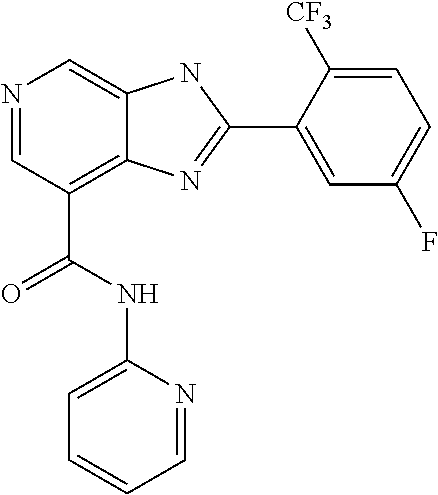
N1=CC(C(NC2=CC=CC=N2)=O)=C2C(=C1)NC(C1=CC(F)=CC=C1[CF3])=N2
